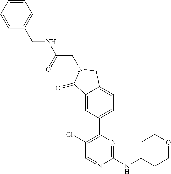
C1(Cl)=C(C2=CC=C3C(=C2)C(=O)N(CC(NCC2=CC=CC=C2)=O)C3)N=C(NC2CCOCC2)N=C1
